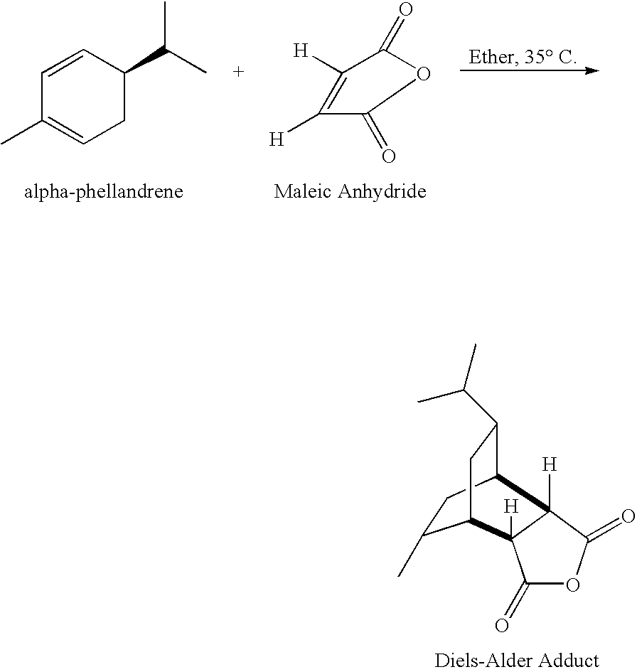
C1(C)CC2C(C(C)C)CC1C1([H])C(=O)OC(=O)C21[H].C1=CC(C(C)C)CC=C1C.C1([H])=C([H])C(=O)OC1=O
